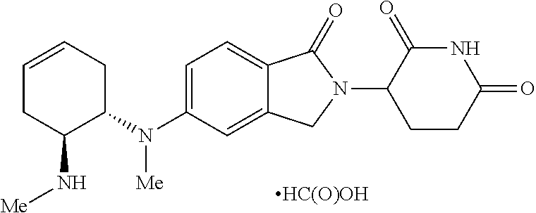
C1=CCC(N(C2=CC=C3C(=C2)CN(C2CCC(=O)NC2=O)C3=O)[Me])C(N[Me])C1.[HC(O)OH]
